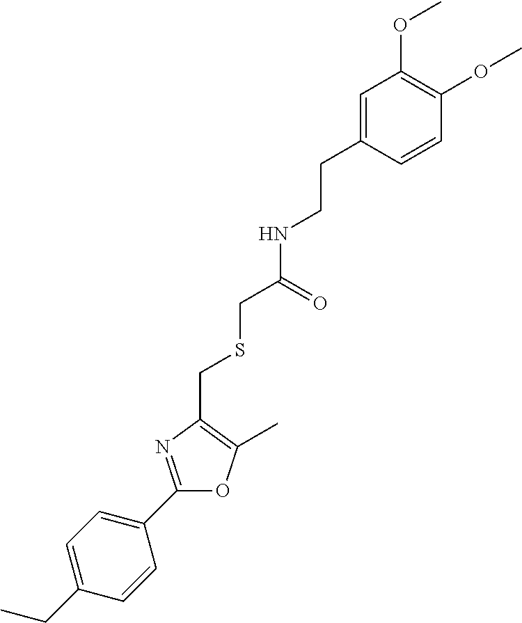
C1(CC)=CC=C(C2=NC(CSCC(NCCC3=CC(OC)=C(OC)C=C3)=O)=C(C)O2)C=C1
